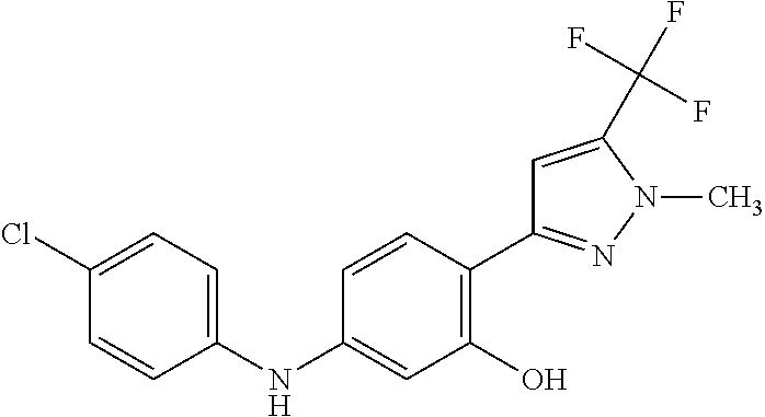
C1(NC2=CC(O)=C(C3=NN(C)C(C(F)(F)F)=C3)C=C2)=CC=C(Cl)C=C1
